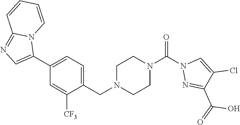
C1(C2=CN=C3N2C=CC=C3)=CC=C(CN2CCN(C(N3N=C(C(=O)O)C(Cl)=C3)=O)CC2)C([CF3])=C1
